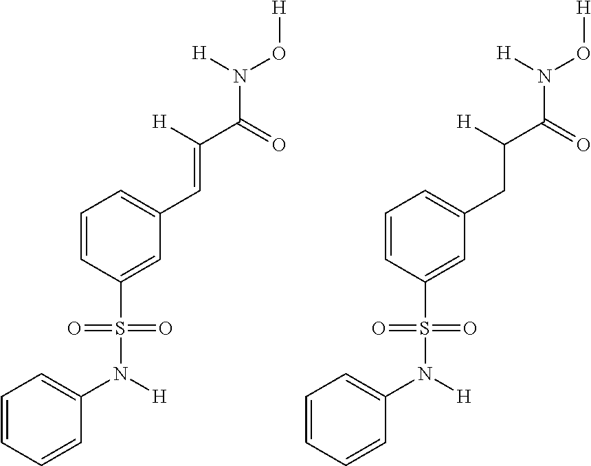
C1=CC=CC(N([H])S(C2=CC(C=C(C(=O)N([H])O[H])[H])=CC=C2)(=O)=O)=C1.C1=CC=CC(N([H])S(C2=CC(CC(C(=O)N([H])O[H])[H])=CC=C2)(=O)=O)=C1
